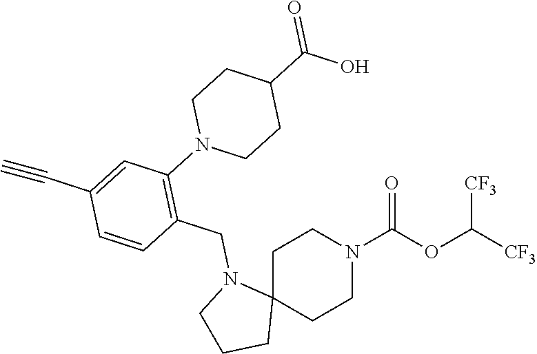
C1C2(CCN(C(OC([CF3])[CF3])=O)C1)N(CC1=C(N3CCC(C(O)=O)CC3)C=C(C#C)C=C1)CCC2
